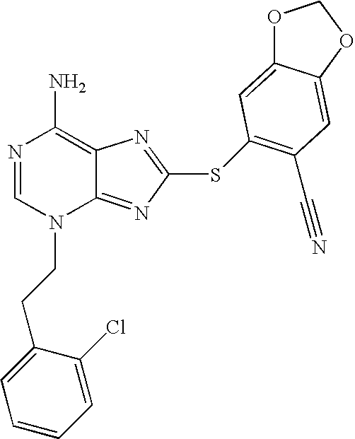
N1=CN(CCC2=CC=CC=C2Cl)C2=NC(SC3=C(C#N)C=C4C(=C3)OCO4)=NC2=C1N
